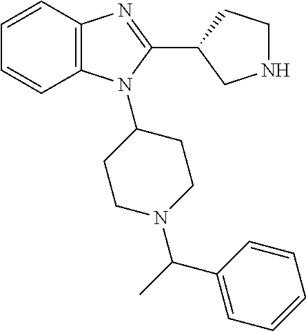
C1=CC2=C(C=C1)N(C1CCN(C(C)C3=CC=CC=C3)CC1)C(C1CNCC1)=N2
